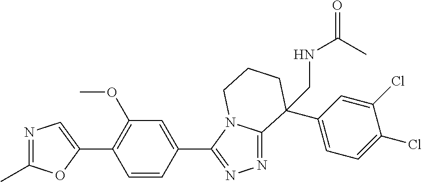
N1=C(C)OC(C2=C(OC)C=C(C3=NN=C4N3CCCC4(C3=CC=C(Cl)C(Cl)=C3)CNC(C)=O)C=C2)=C1
